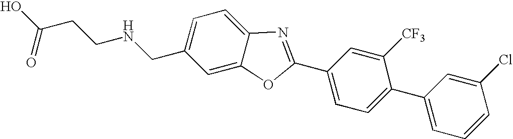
OC(CCNCC1=CC=C2C(=C1)OC(C1=CC=C(C3=CC=CC(Cl)=C3)C([CF3])=C1)=N2)=O
